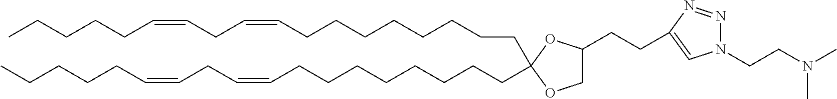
C(C1(CCCCCCCCC=CCC=CCCCCC)OC(CCC2=CN(CCN(C)C)N=N2)CO1)CCCCCCCC=CCC=CCCCCC
